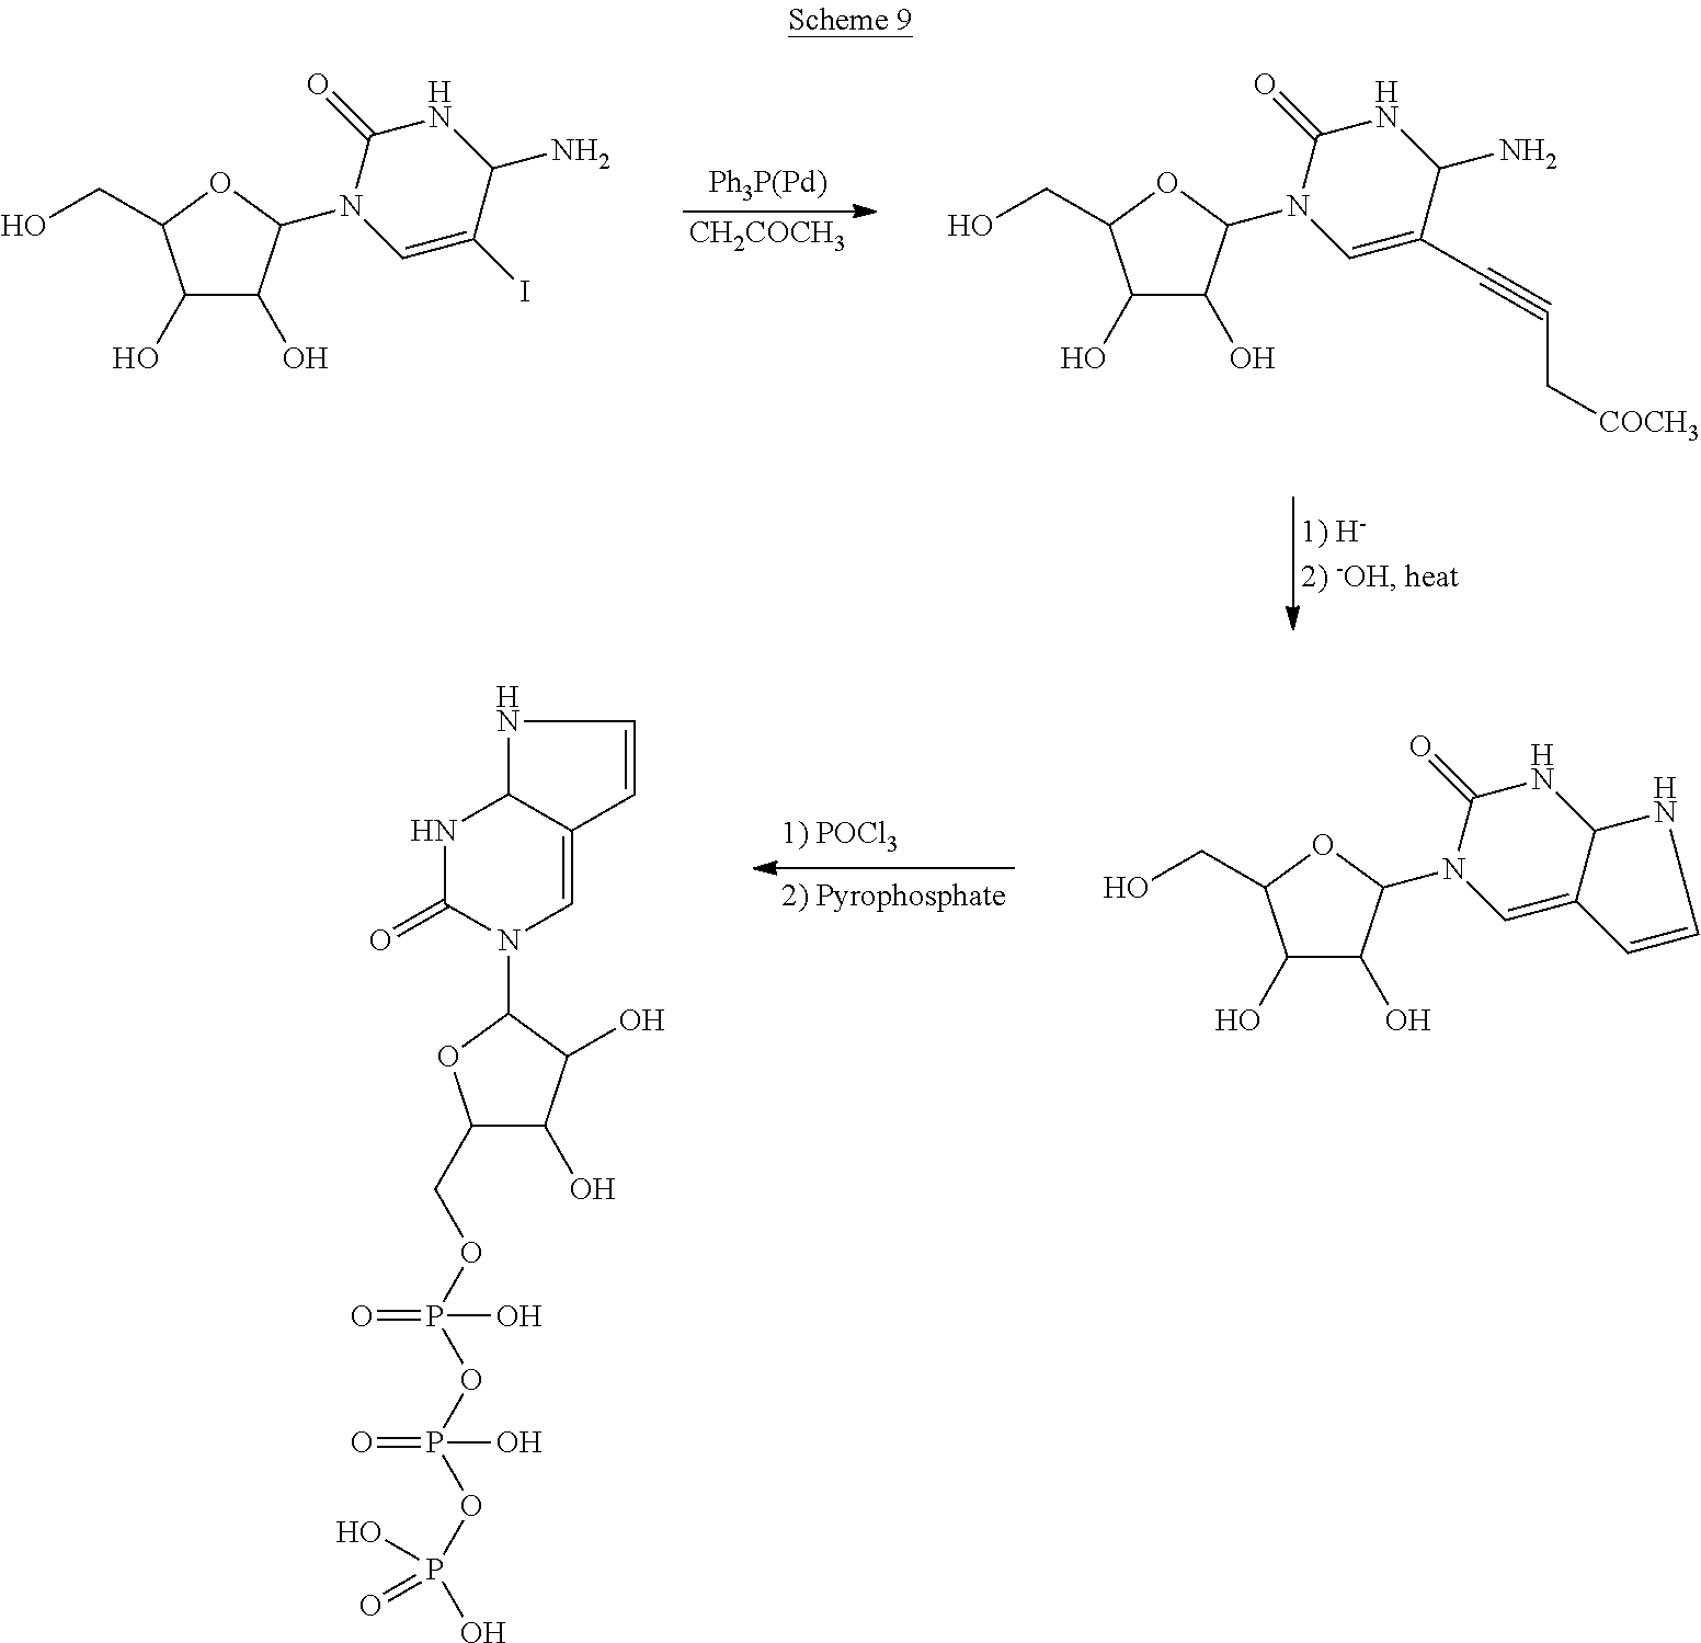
C1(COP(OP(OP(O)(O)=O)(=O)O)(O)=O)C(O)C(O)C(N2C=C3C(NC2=O)NC=C3)O1.C1(O)C(O)C(N2C=C3C(NC2=O)NC=C3)OC1CO.[Ph3P(Pd)].[CH2COCH3].C1(O)C(O)C(N2C=C(I)C(N)NC2=O)OC1CO.C1(O)C(O)C(N2C=C(C#CC[COCH3])C(N)NC2=O)OC1CO
